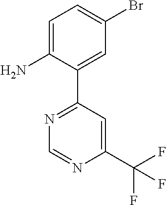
C1=C(N)C(C2=NC=NC(C(F)(F)F)=C2)=CC(Br)=C1
